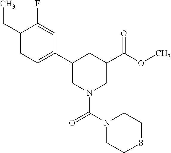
C1(CC)=CC=C(C2CN(C(=O)N3CCSCC3)CC(C(=O)OC)C2)C=C1F
